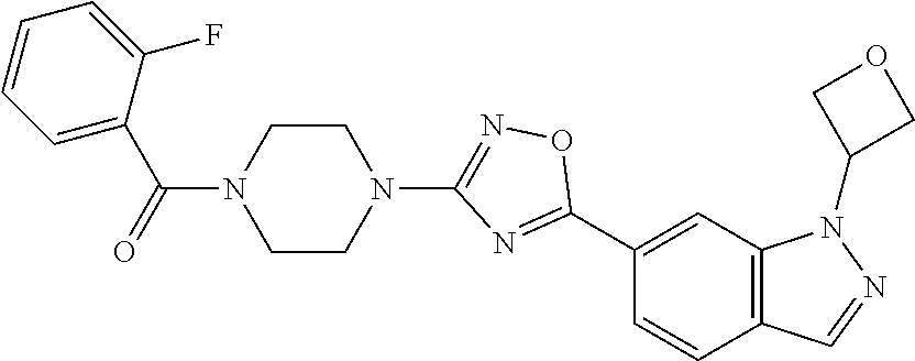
C12=C(C=C(C3=NC(N4CCN(C(=O)C5=CC=CC=C5F)CC4)=NO3)C=C1)N(C1COC1)N=C2
